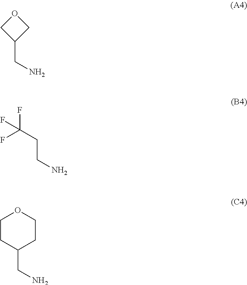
O1CC(CN)C1.C(CN)C(F)(F)F.C1(CN)CCOCC1
